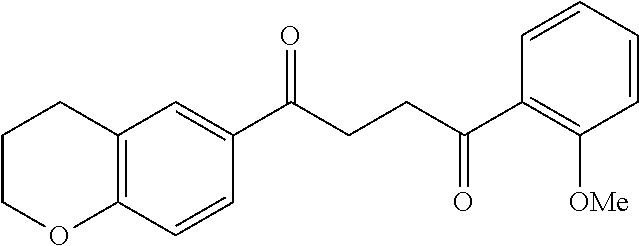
C1(C(CCC(C2=C([OMe])C=CC=C2)=O)=O)=CC2=C(C=C1)OCCC2
